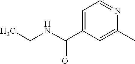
C1=C(C(NCC)=O)C=C(C)N=C1
